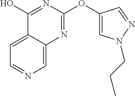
C1=C2C(=CN=C1)N=C(OC1=CN(CCC)N=C1)N=C2O
